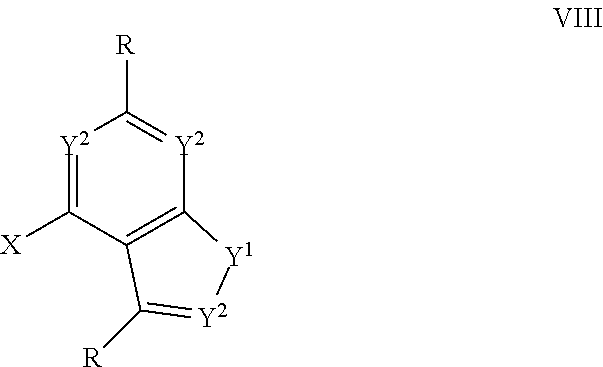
[Y2]1=C([X])C2=C([Y2]=C1[R])[Y1][Y2]=C2[R]
